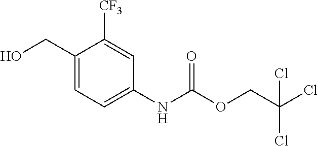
C1(CO)=CC=C(NC(OCC(Cl)(Cl)Cl)=O)C=C1[CF3]
